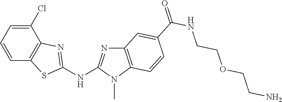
C1=CC2=C(C(Cl)=C1)N=C(NC1=NC3=C(N1C)C=CC(C(NCCOCCN)=O)=C3)S2
